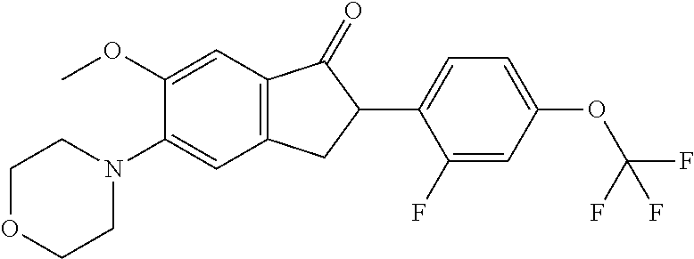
C1(OC)=CC2=C(C=C1N1CCOCC1)CC(C1=CC=C(OC(F)(F)F)C=C1F)C2=O
